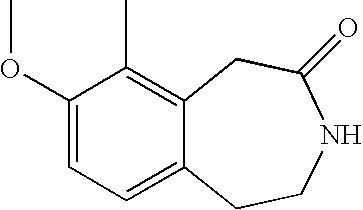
C12=C(C)C(OC)=CC=C1CCNC(=O)C2
